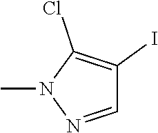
C1(I)=C(Cl)N(C)N=C1
